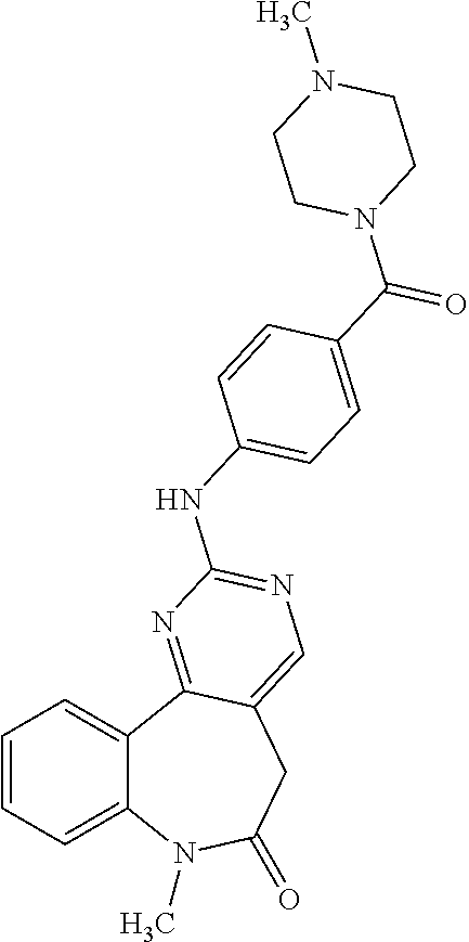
C1=CC=C2C(=C1)C1=NC(NC3=CC=C(C(=O)N4CCN(C)CC4)C=C3)=NC=C1CC(=O)N2C
